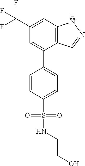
C12=C(C=C(C(F)(F)F)C=C1C1=CC=C(S(NCCO)(=O)=O)C=C1)NN=C2
